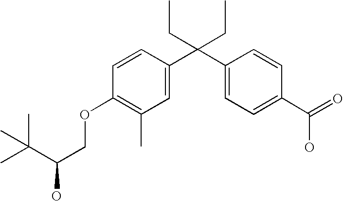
C1=C(C(C2=CC=C(C(=O)O)C=C2)(CC)CC)C=CC(OCC(C(C)(C)C)O)=C1C
